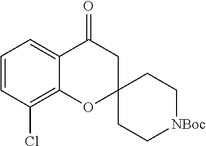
C1=CC(Cl)=C2C(=C1)C(=O)CC1(O2)CC[NBoc]CC1
